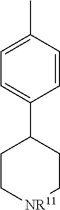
C1=CC(C)=CC=C1C1CC[NR11]CC1
